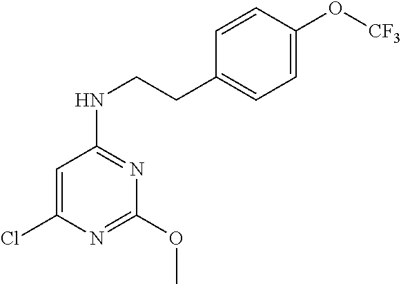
N1=C(OC)N=C(NCCC2=CC=C(O[CF3])C=C2)C=C1Cl
